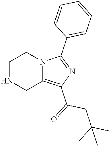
C1NCC2=C(C(=O)CC(C)(C)C)N=C(C3=CC=CC=C3)N2C1
